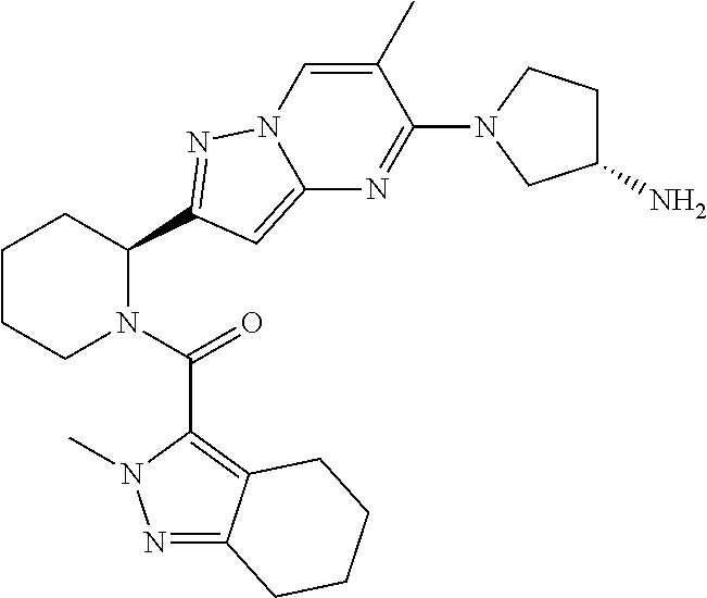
C1CCN(C(=O)C2=C3C(=NN2C)CCCC3)C(C2=NN3C=C(C)C(N4CC(N)CC4)=NC3=C2)C1
